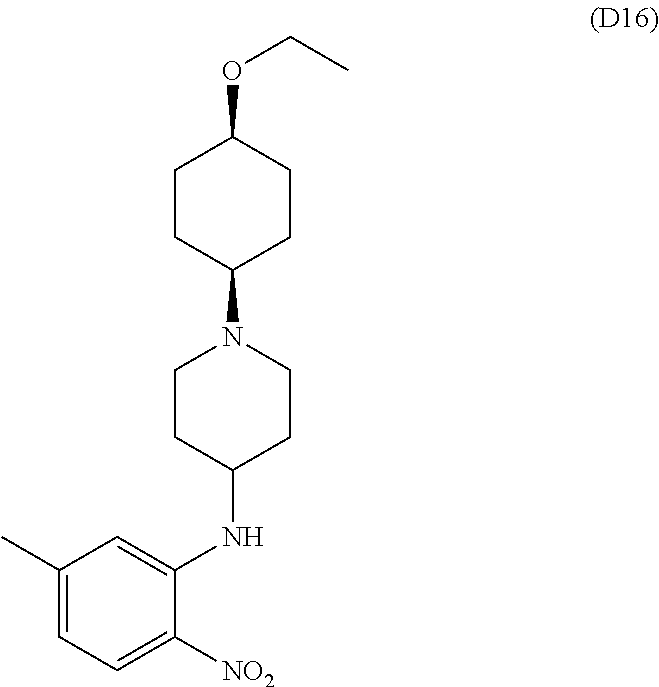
C1(C)=CC=C([NO2])C(NC2CCN(C3CCC(OCC)CC3)CC2)=C1
